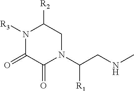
N1([R3])C(=O)C(=O)N(C(CNC)[R1])CC1[R2]
